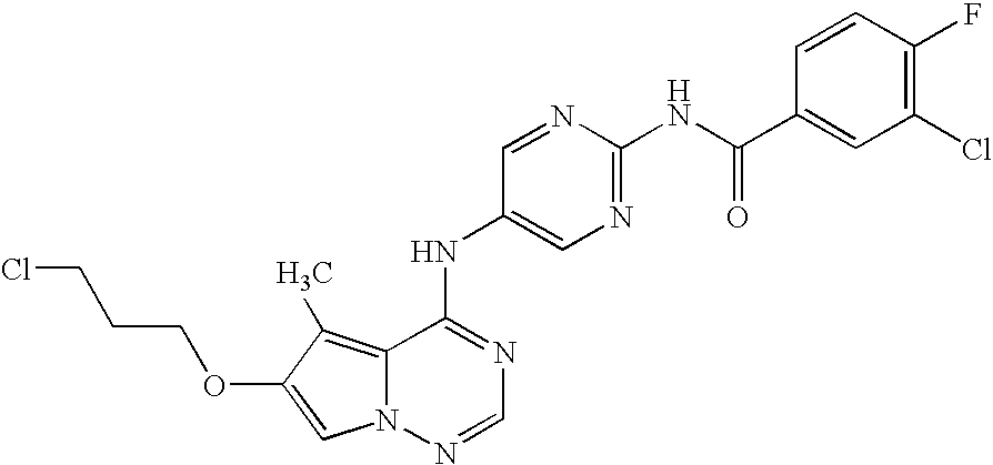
C1=NC(NC(C2=CC(Cl)=C(F)C=C2)=O)=NC=C1NC1=NC=NN2C1=C(C)C(OCCCCl)=C2
